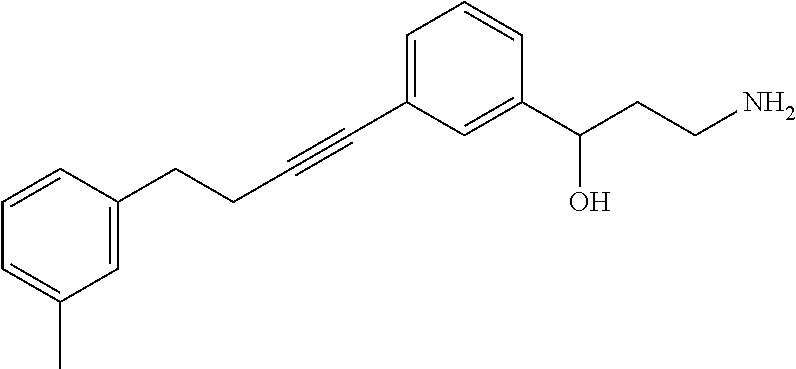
C(CC#CC1=CC=CC(C(CCN)O)=C1)C1=CC(C)=CC=C1
